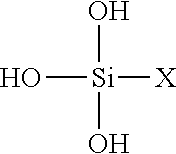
O[Si]([X])(O)O
